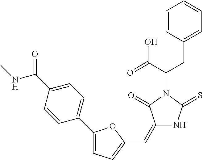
C(C(=O)O)(N1C(=O)C(=CC2=CC=C(C3=CC=C(C(NC)=O)C=C3)O2)NC1=S)CC1=CC=CC=C1
